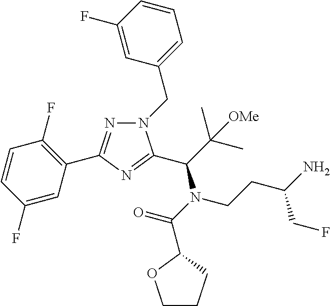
C1=CC(F)=CC(C2=NN(CC3=CC=CC(F)=C3)C(C(N(C(=O)C3CCCO3)CCC(N)CF)C(C)(C)[OMe])=N2)=C1F
